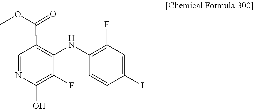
C1(F)=C(O)N=CC(C(OC)=O)=C1NC1=C(F)C=C(I)C=C1
